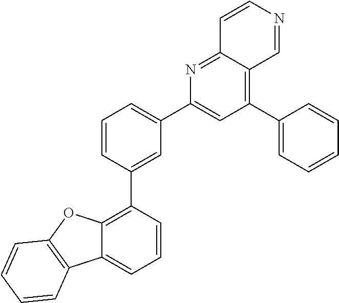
C1=CN=CC2=C(C3=CC=CC=C3)C=C(C3=CC=CC(C4=C5C(=CC=C4)C4=C(O5)C=CC=C4)=C3)N=C12
